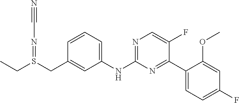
C1=CC(CS(CC)=NC#N)=CC(NC2=NC=C(F)C(C3=CC=C(F)C=C3OC)=N2)=C1
